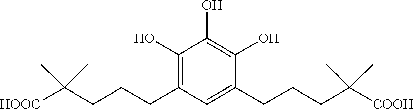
C1(O)=C(O)C(CCCC(C)(C)[COOH])=CC(CCCC(C)(C)[HOOC])=C1O
